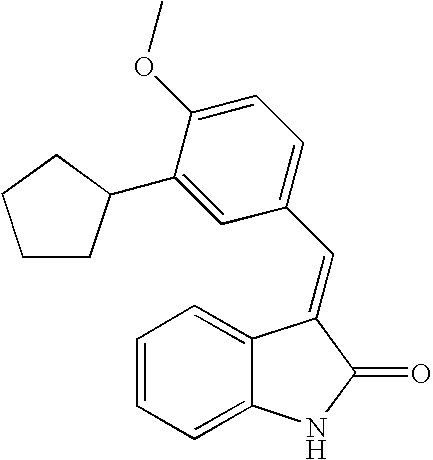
C1=CC=C2C(=C1)C(=CC1=CC=C(OC)C(C3CCCC3)=C1)C(=O)N2
